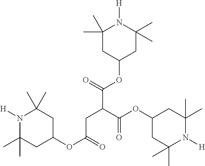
C(C(C(OC1CC(C)(C)N([H])C(C)(C)C1)=O)CC(OC1CC(C)(C)N([H])C(C)(C)C1)=O)(OC1CC(C)(C)N([H])C(C)(C)C1)=O
